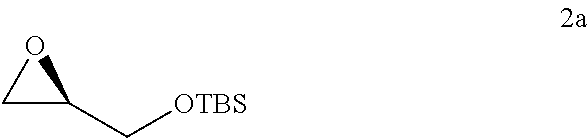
[OTBS]CC1OC1
